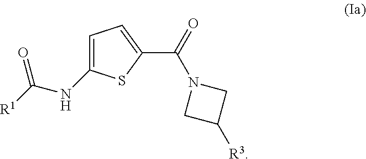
C1=C(NC([R1])=O)SC(C(=O)N2CC([R3])C2)=C1
